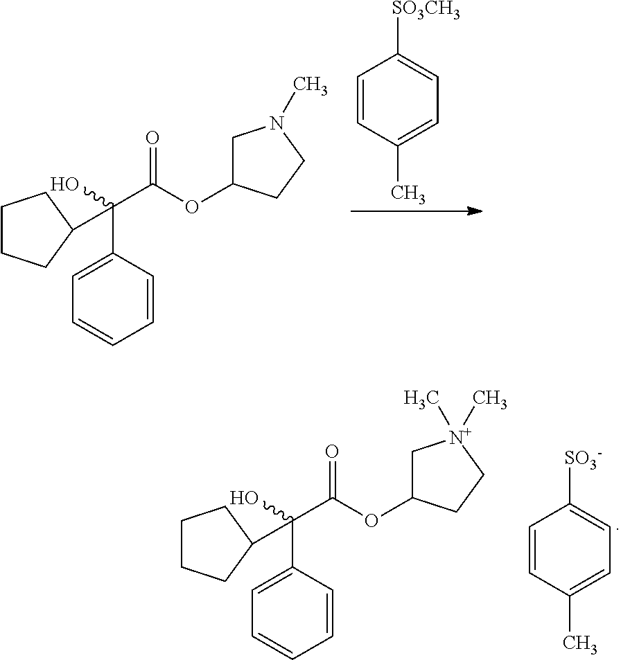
C1=CC(C)=CC=C1[SO3CH3].C1=CC=CC(C(C(OC2CN(C)CC2)=O)(O)C2CCCC2)=C1.C1=CC(C)=CC=C1[SO3-].C1=CC=CC(C(C(OC2C[N+](C)(C)CC2)=O)(O)C2CCCC2)=C1
